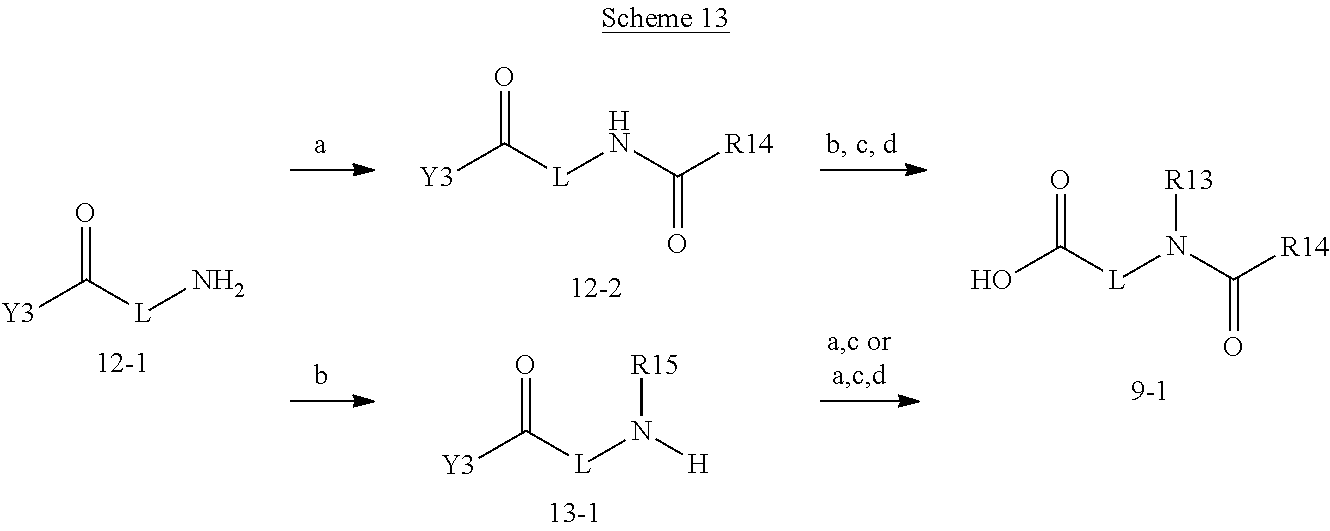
[Y3]C([L]N)=O.OC([L]N(C([R14])=O)[R13])=O.[Y3]C([L]N([H])[R15])=O.[Y3]C([L]NC([R14])=O)=O
